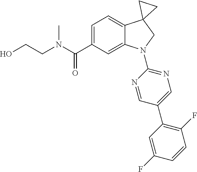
C(C1=CC=C2C(=C1)N(C1=NC=C(C3=C(F)C=CC(F)=C3)C=N1)CC21CC1)(=O)N(CCO)C
